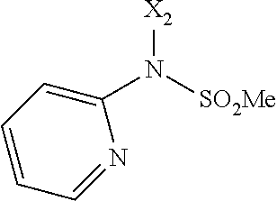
[X2]N(C1=CC=CC=N1)[SO2Me]
